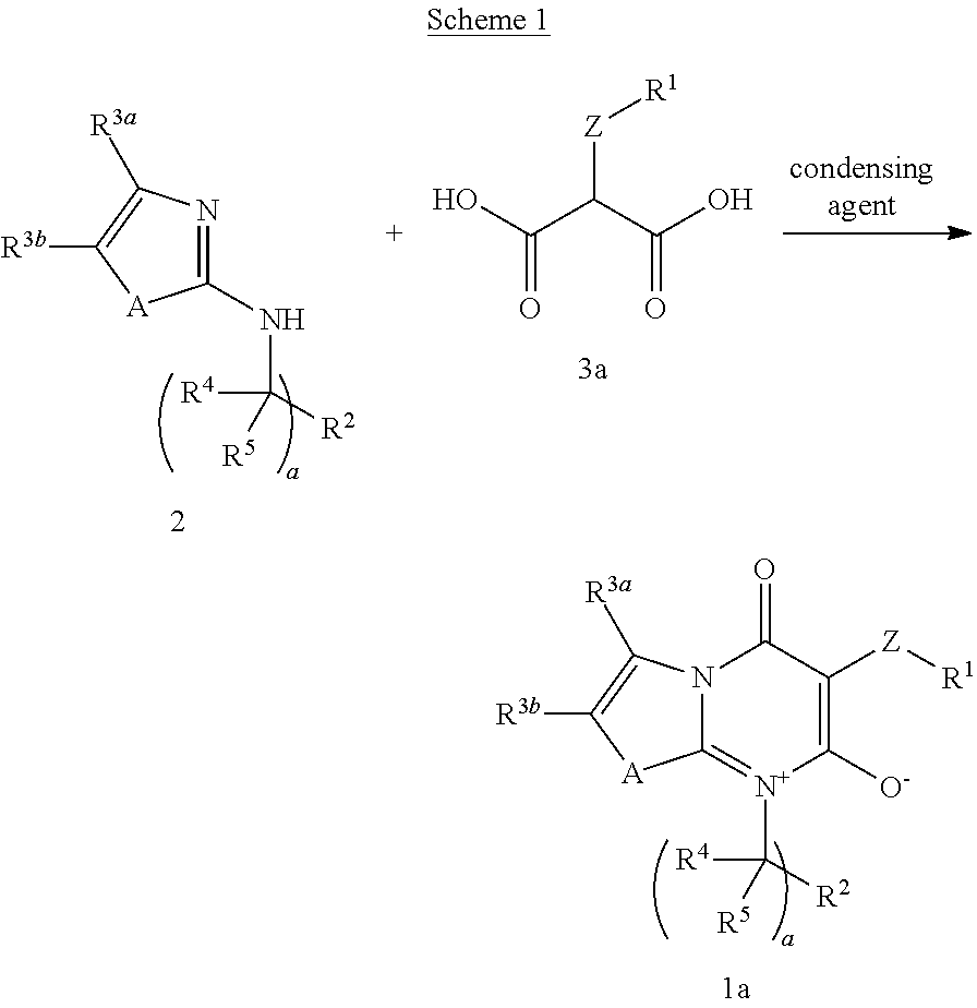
C1(NC([R4])([R5])[R2])=NC([R3a])=C([R3b])[A]1.OC(C(C(O)=O)[Z][R1])=O.C12=[N+](C([R4])([R5])[R2])C([O-])=C([Z][R1])C(=O)N1C([R3a])=C([R3b])[A]2
